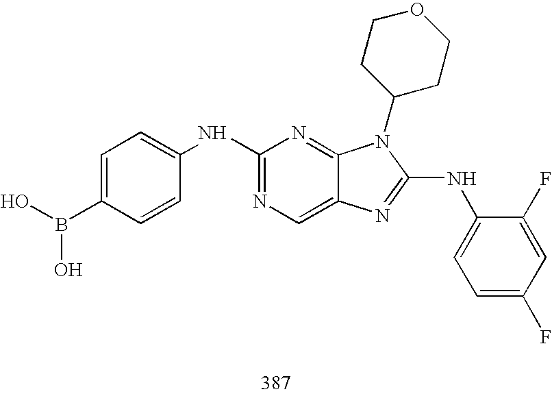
C1(NC2=CC=C(B(O)O)C=C2)=NC=C2C(=N1)N(C1CCOCC1)C(NC1=CC=C(F)C=C1F)=N2
